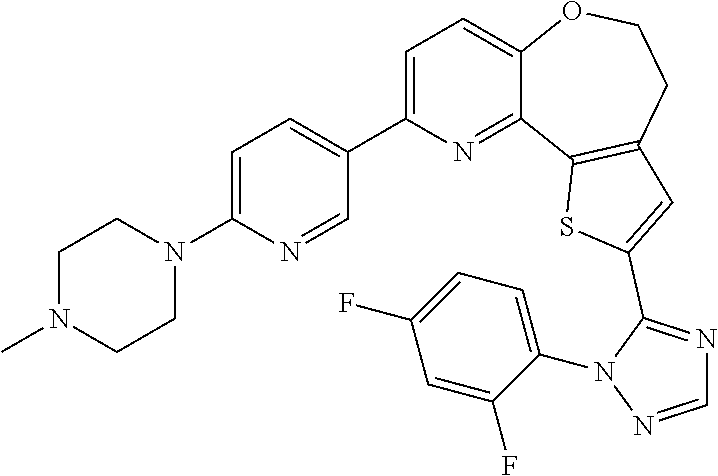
C1=C(C2=CC=C(N3CCN(C)CC3)N=C2)N=C2C(=C1)OCCC1=C2SC(C2=NC=NN2C2=CC=C(F)C=C2F)=C1
